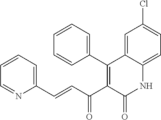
C1=CC=C(C=CC(C2=C(C3=CC=CC=C3)C3=CC(Cl)=CC=C3NC2=O)=O)N=C1
